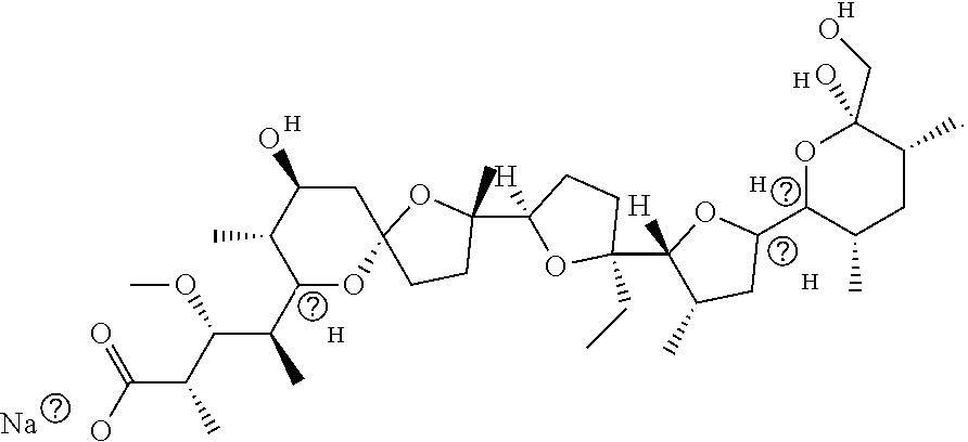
[Na].OC(C(C(OC)C(C1OC2(CC(O)C1C)CCC(C)(C1([H])OC(CC)(C3([H])C(C)CC(C4C(C)CC(C)C(O)(CO)O4)O3)CC1)O2)C)C)=O.[H].[H].[H].[H].[H].[H]
